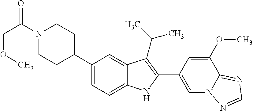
C1=C(C2=C(C(C)C)C3=CC(C4CCN(C(COC)=O)CC4)=CC=C3N2)C=C(OC)C2=NC=NN12
